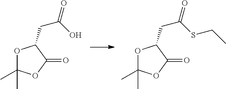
O1C(C)(C)OC(=O)C1CC(O)=O.O1C(C)(C)OC(=O)C1CC(SCC)=O
